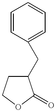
C1=CC(CC2CCOC2=O)=CC=C1
